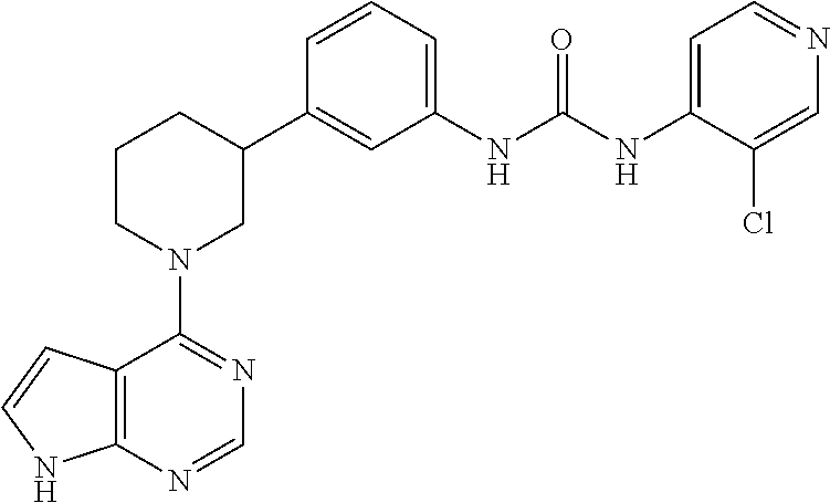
C12=C(NC=C1)N=CN=C2N1CC(C2=CC(NC(NC3=CC=NC=C3Cl)=O)=CC=C2)CCC1
